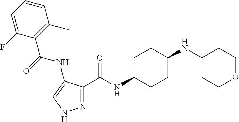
N1=C(C(NC2CCC(NC3CCOCC3)CC2)=O)C(NC(=O)C2=C(F)C=CC=C2F)=CN1
